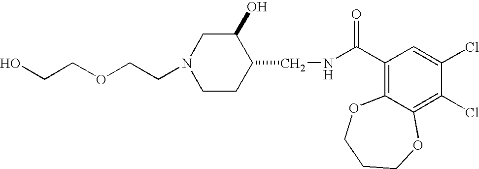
C(N1CCC(CNC(C2=C3C(=C(Cl)C(Cl)=C2)OCCCO3)=O)C(O)C1)COCCO
